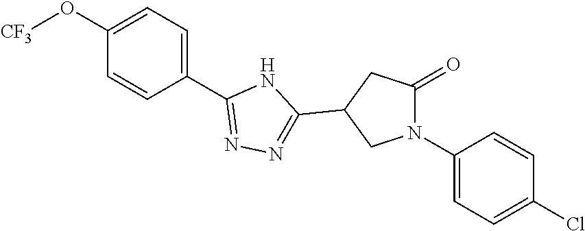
C1=C(C2=NN=C(C3CN(C4=CC=C(Cl)C=C4)C(=O)C3)N2)C=CC(O[CF3])=C1
